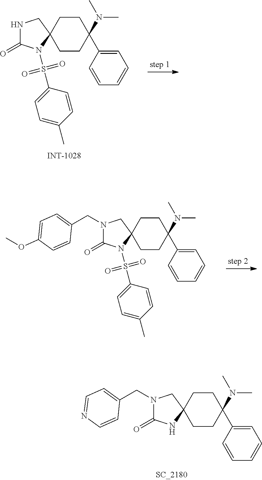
C1CC(N(C)C)(C2=CC=CC=C2)CCC12CNC(=O)N2S(C1=CC=C(C)C=C1)(=O)=O.C1CC(N(C)C)(C2=CC=CC=C2)CCC12CN(CC1=CC=C(OC)C=C1)C(=O)N2S(C1=CC=C(C)C=C1)(=O)=O.C1CC(N(C)C)(C2=CC=CC=C2)CCC12CN(CC1=CC=NC=C1)C(=O)N2
